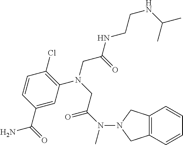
N(C(CN(CC(=O)NCCNC(C)C)C1=C(Cl)C=CC(C(=O)N)=C1)=O)(C)N1CC2=C(C1)C=CC=C2
